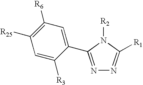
C1=C([R3])C(C2=NN=C([R1])N2[R2])=CC([R6])=C1[R25]
